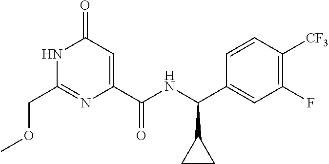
C1(COC)=NC(C(NC(C2=CC(F)=C([CF3])C=C2)C2CC2)=O)=CC(=O)N1
